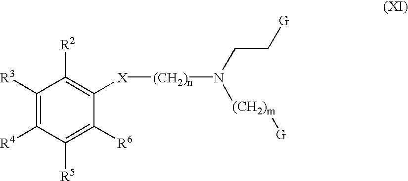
C1([R3])=C([R4])C([R5])=C([R6])C([X][(CH2)n]N([(CH2)m][G])CC[G])=C1[R2]
